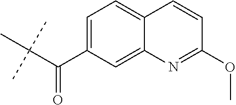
C1(C(C(C)(C)C)=O)=CC=C2C(=C1)N=C(OC)C=C2
